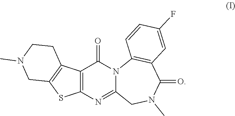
C12=C(N=C3N(C1=O)C1=C(C(=O)N(C)C3)C=C(F)C=C1)SC1=C2CCN(C)C1
